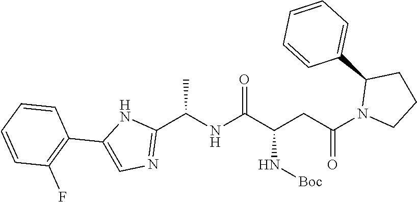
C1(C2=CC=CC=C2)CCCN1C(CC(C(NC(C1=NC=C(C2=C(F)C=CC=C2)N1)C)=O)N[Boc])=O
